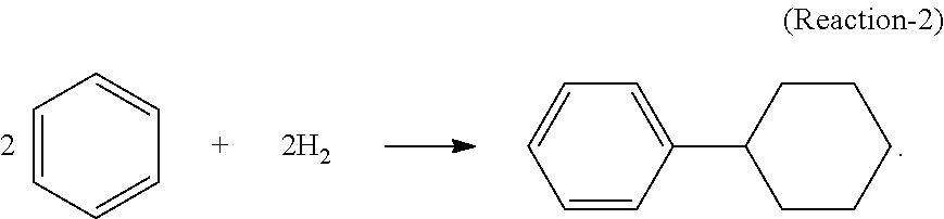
C1=CC=CC=C1.C1=CC(C2CCCCC2)=CC=C1
